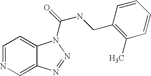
C1=NC=C2C(=C1)N(C(=O)NCC1=C(C)C=CC=C1)N=N2
